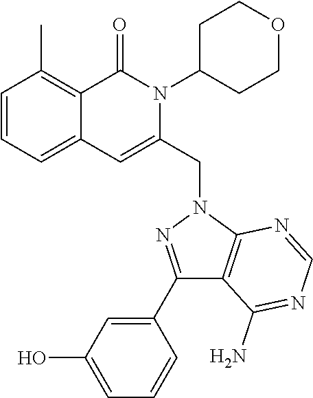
C1=CC=C2C(=C1C)C(=O)N(C1CCOCC1)C(CN1C3=C(C(N)=NC=N3)C(C3=CC(O)=CC=C3)=N1)=C2
